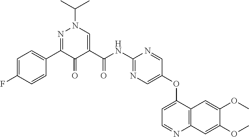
C1=C(F)C=CC(C2=NN(C(C)C)C=C(C(NC3=NC=C(OC4=CC=NC5=C4C=C(OC)C(OC)=C5)C=N3)=O)C2=O)=C1
